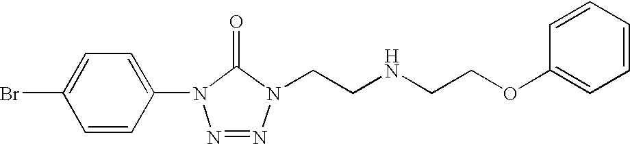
C1(N2N=NN(CCNCCOC3=CC=CC=C3)C2=O)=CC=C(Br)C=C1
